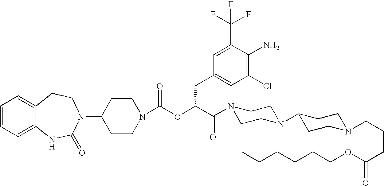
C12=CC=CC=C1NC(=O)N(C1CCN(C(OC(C(=O)N3CCN(C4CCN(CCCC(=O)OCCCCCC)CC4)CC3)CC3=CC(Cl)=C(N)C(C(F)(F)F)=C3)=O)CC1)CC2
